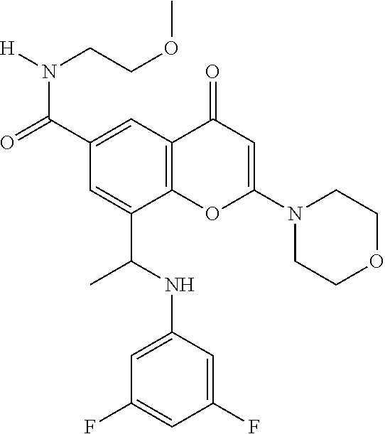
C1(C(=O)N([H])CCOC)=CC2=C(C(C(NC3=CC(F)=CC(F)=C3)C)=C1)OC(N1CCOCC1)=CC2=O
